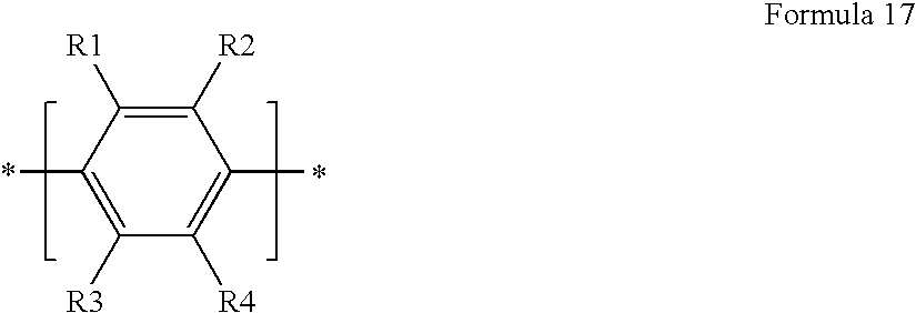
*C1=C([R3])C([R4])=C(C)C([R2])=C1[R1]
